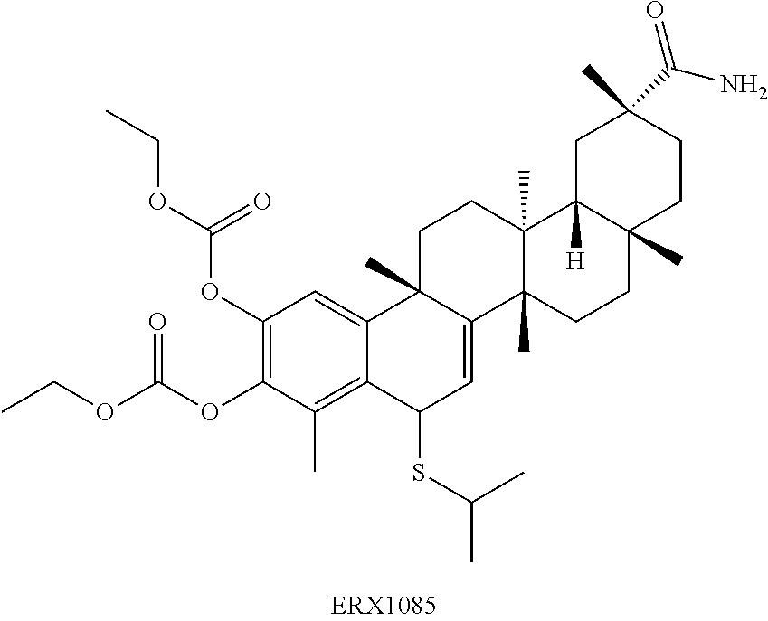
C1(OC(OCC)=O)=C(OC(OCC)=O)C(C)=C2C(=C1)C1(C)C(=CC2SC(C)C)C2(C)C(C)(CC1)C1([H])C(C)(CC2)CCC(C)(C(N)=O)C1
